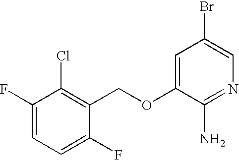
C1(F)=CC=C(F)C(COC2=CC(Br)=CN=C2N)=C1Cl
